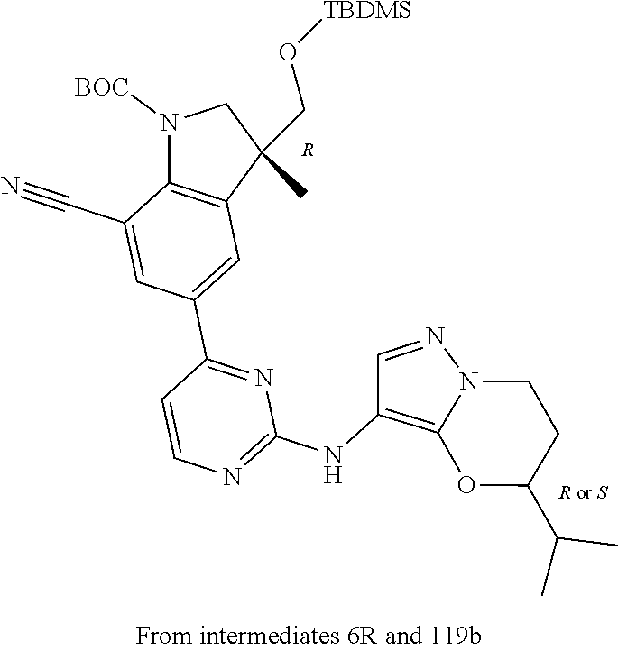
N1([BOC])C2=C(C(CO[TBDMS])(C)C1)C=C(C1=NC(NC3=C4N(N=C3)CCC(C(C)C)O4)=NC=C1)C=C2C#N.[R]
